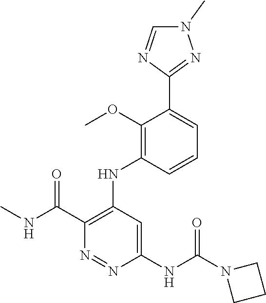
C1(C(NC)=O)=C(NC2=C(OC)C(C3=NN(C)C=N3)=CC=C2)C=C(NC(N2CCC2)=O)N=N1
